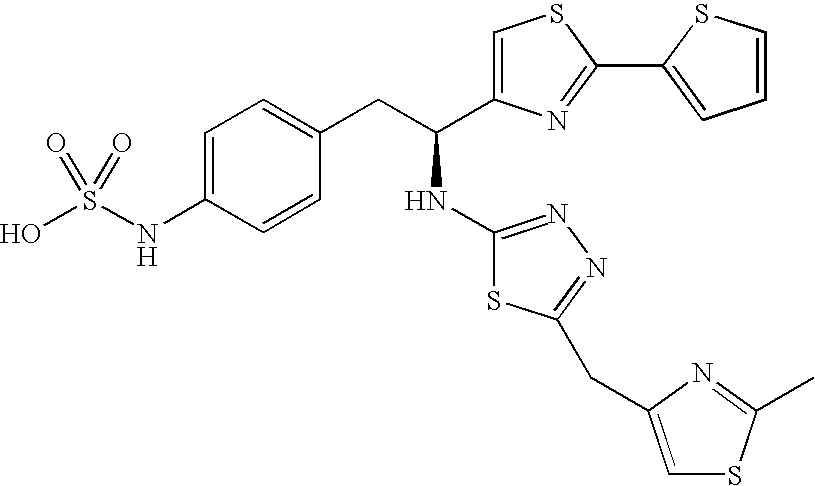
OS(NC1=CC=C(CC(NC2=NN=C(CC3=CSC(C)=N3)S2)C2=CSC(C3=CC=CS3)=N2)C=C1)(=O)=O
